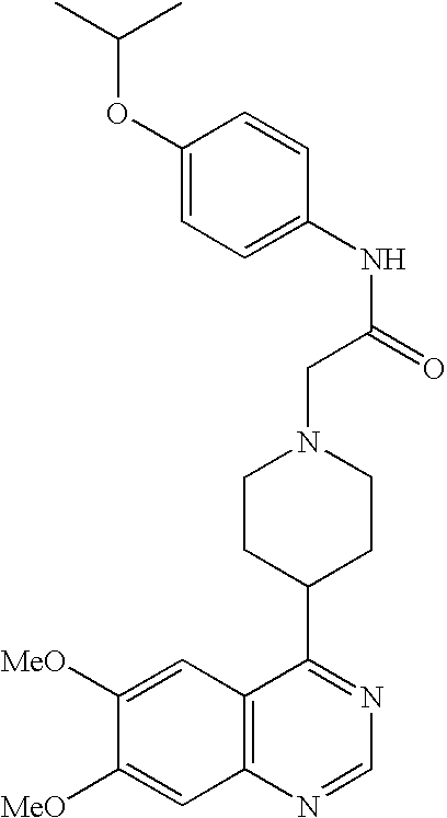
C1([MeO])=CC2=C(C=C1[MeO])C(C1CCN(CC(=O)NC3=CC=C(OC(C)C)C=C3)CC1)=NC=N2
